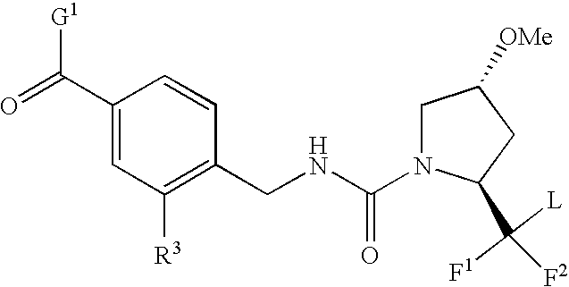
O=C(C1=CC([R3])=C(CNC(N2CC([OMe])CC2C([F2])([F1])[L])=O)C=C1)[G1]
